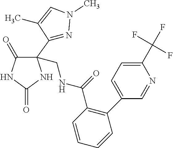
C1(=O)C(C2=NN(C)C=C2C)(CNC(=O)C2=C(C3=CC=C(C(F)(F)F)N=C3)C=CC=C2)NC(=O)N1
